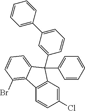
C1(Cl)=CC2=C(C=C1)C1=C(Br)C=CC=C1C2(C1=CC(C2=CC=CC=C2)=CC=C1)C1=CC=CC=C1
